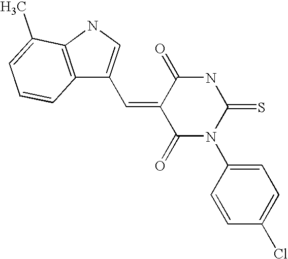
O=C1C(=CC2=CNC3=C2C=CC=C3C)C(=O)N(C2=CC=C(Cl)C=C2)C(=S)N1
